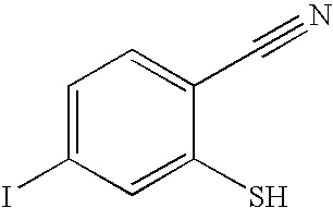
C1=C(I)C=C(S)C(C#N)=C1
